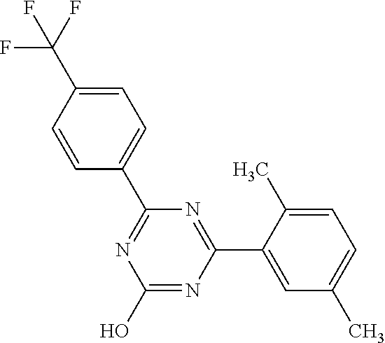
N1=C(C2=CC=C(C(F)(F)F)C=C2)N=C(C2=CC(C)=CC=C2C)N=C1O
